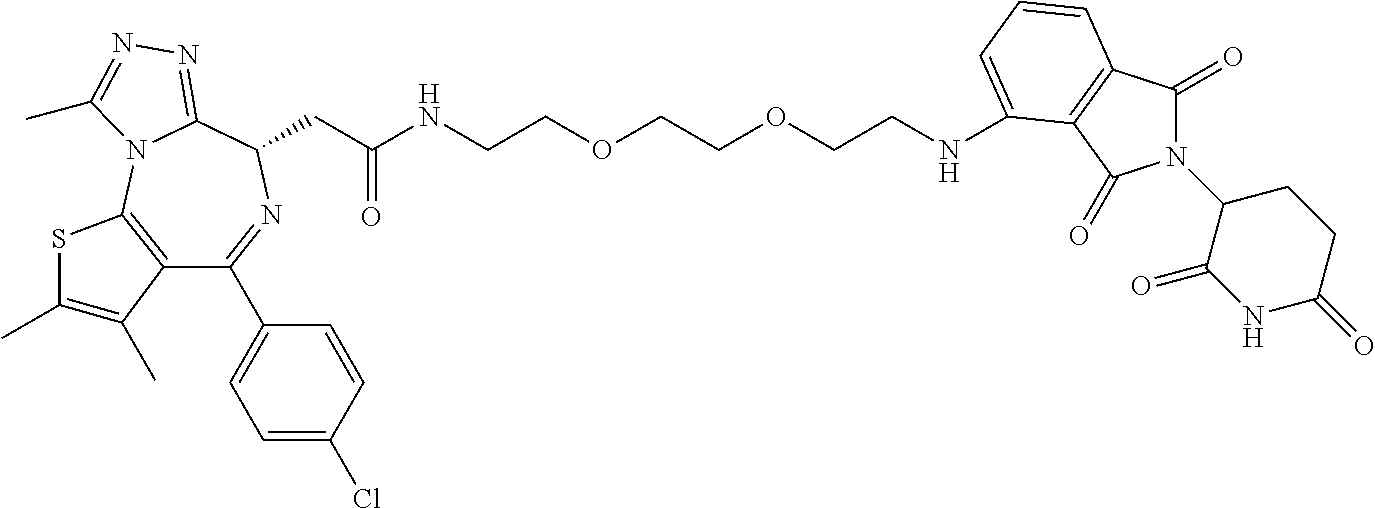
C1(C2=CC=C(Cl)C=C2)=NC(CC(NCCOCCOCCNC2=CC=CC3=C2C(=O)N(C2C(=O)NC(=O)CC2)C3=O)=O)C2=NN=C(C)N2C2=C1C(C)=C(C)S2
